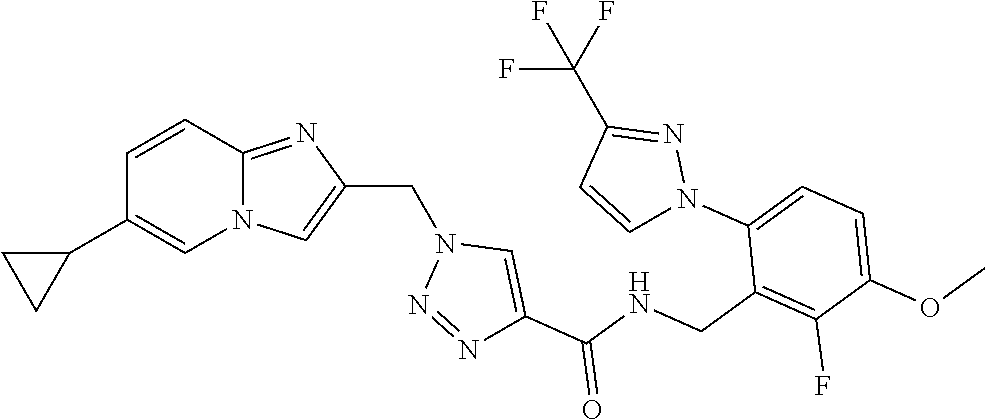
N12C(=NC(CN3N=NC(C(NCC4=C(F)C(OC)=CC=C4N4N=C(C(F)(F)F)C=C4)=O)=C3)=C1)C=CC(C1CC1)=C2
